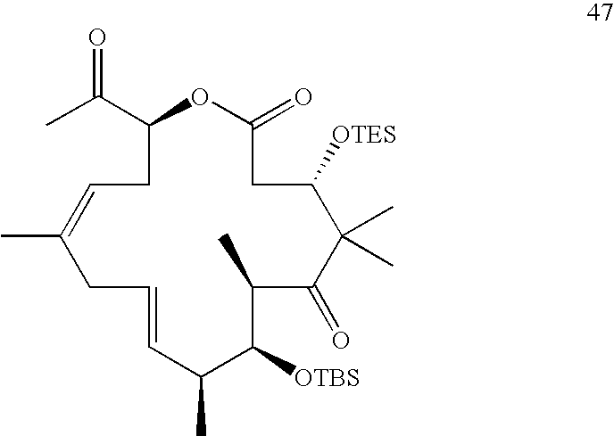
CC1=CCC(C(C)=O)OC(=O)CC([OTES])C(C)(C)C(=O)C(C)C([OTBS])C(C)C=CC1
